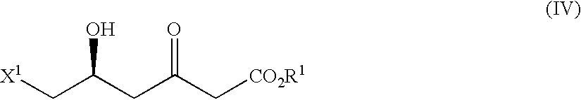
[X1]CC(CC(C[CO2R1])=O)O
